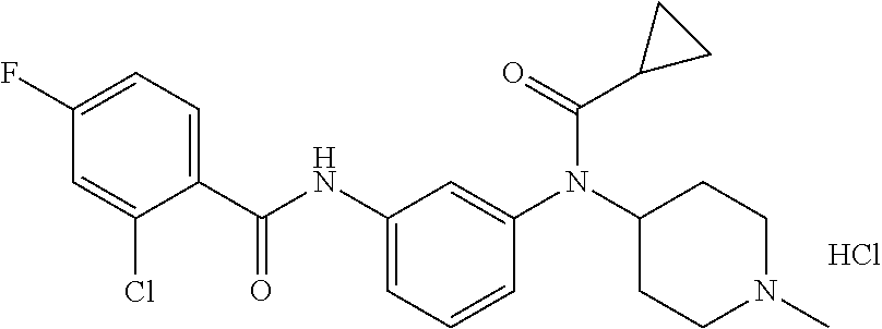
C1(F)=CC=C(C(NC2=CC=CC(N(C3CCN(C)CC3)C(C3CC3)=O)=C2)=O)C(Cl)=C1.Cl
